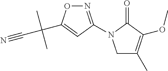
C1C(C)=C(OC)C(=O)N1C1=NOC(C(C#N)(C)C)=C1
